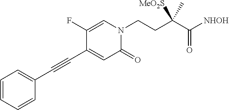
C1(C#CC2=CC=CC=C2)=CC(=O)N(CCC(C([NHOH])=O)(C)[MeO2S])C=C1F
